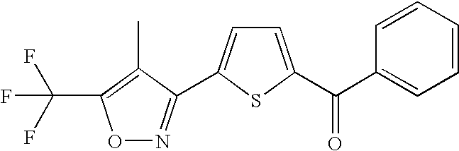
O1N=C(C2=CC=C(C(C3=CC=CC=C3)=O)S2)C(C)=C1C(F)(F)F
